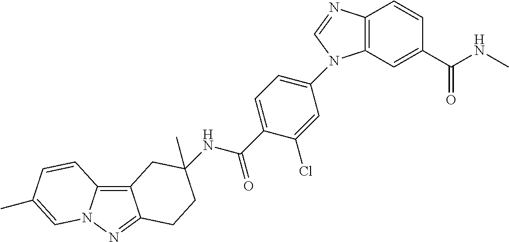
C12=C3N(N=C1CCC(C)(NC(C1=CC=C(N4C5=C(C=CC(C(NC)=O)=C5)N=C4)C=C1Cl)=O)C2)C=C(C)C=C3
